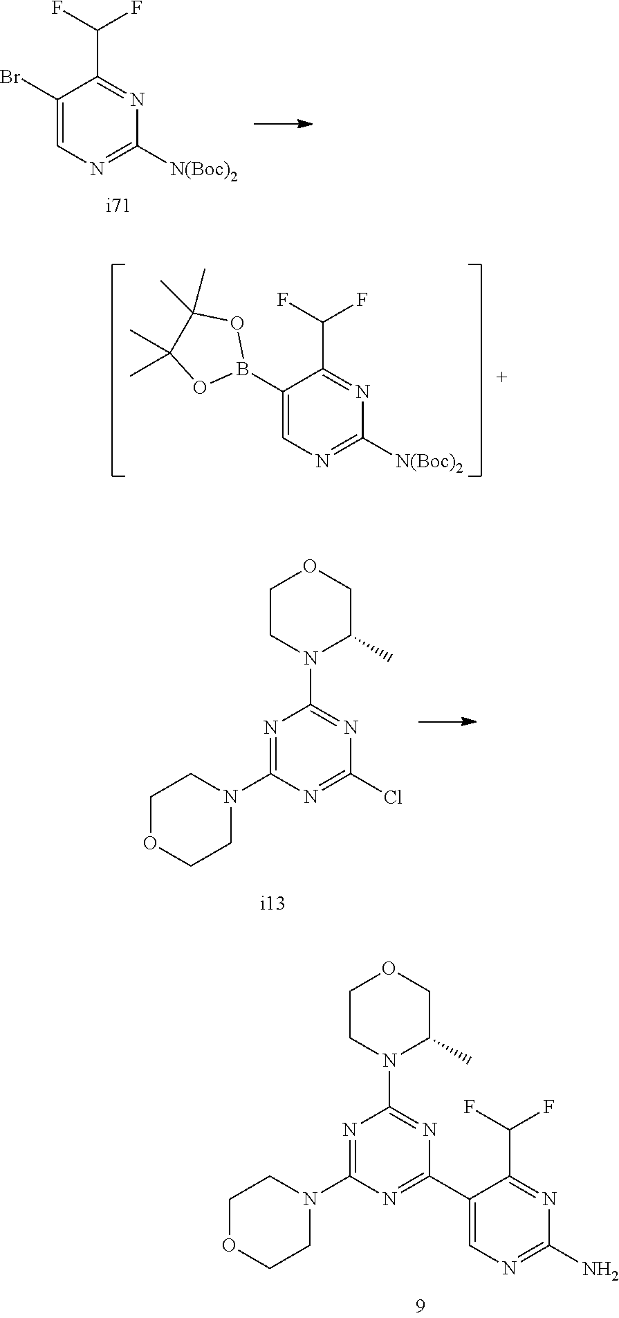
C1CN(C2=NC(C3=CN=C(N)N=C3C(F)F)=NC(N3CCOCC3)=N2)C(C)CO1.C1(Br)=CN=C([N(Boc)2])N=C1C(F)F.C1(B2OC(C)(C)C(C)(C)O2)=CN=C([N(Boc)2])N=C1C(F)F.C1CN(C2=NC(Cl)=NC(N3CCOCC3)=N2)C(C)CO1
